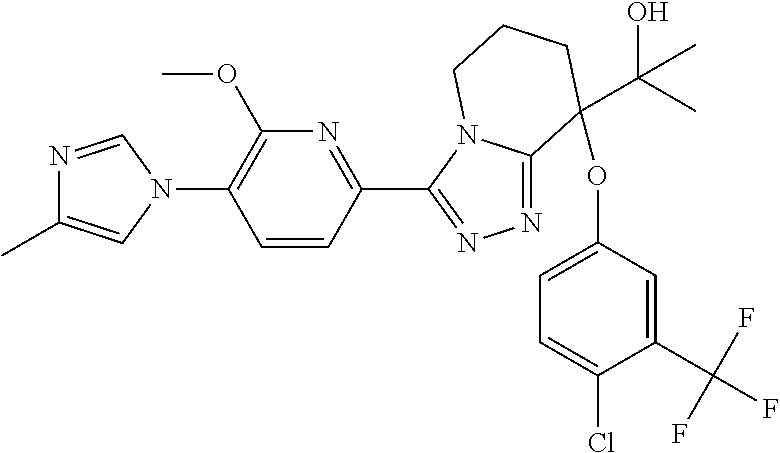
N1=CN(C2=C(OC)N=C(C3=NN=C4N3CCCC4(OC3=CC=C(Cl)C(C(F)(F)F)=C3)C(O)(C)C)C=C2)C=C1C
